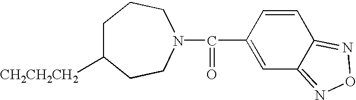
C1C([CH2CH2CH2])CCN(C(=O)C2=CC3=NON=C3C=C2)CC1
